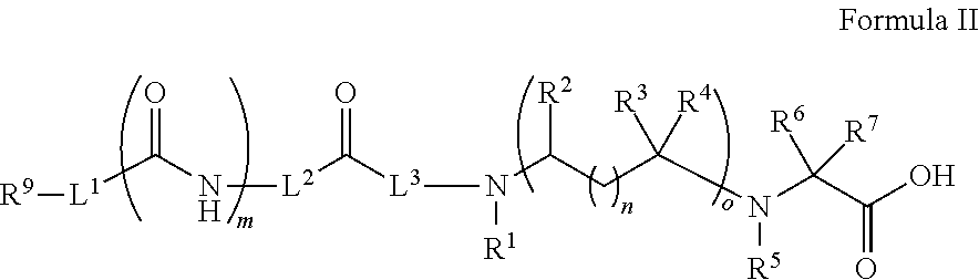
[R9][L1]C(=O)N[L2]C([L3]N(C(CC(N(C(C(O)=O)([R6])[R7])[R5])([R3])[R4])[R2])[R1])=O
